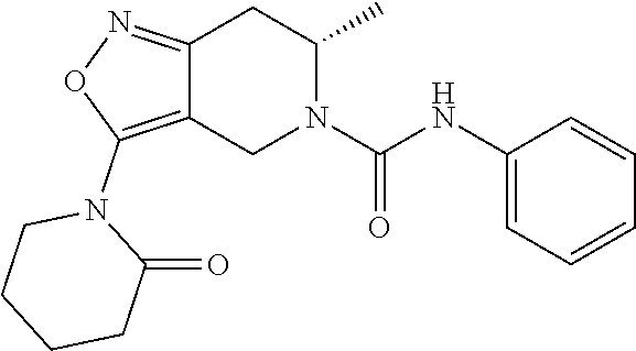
C12=C(N3CCCCC3=O)ON=C1CC(C)N(C(NC1=CC=CC=C1)=O)C2
